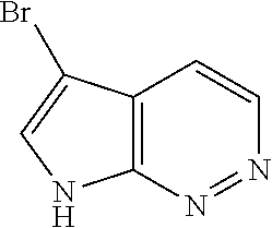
C12=C(N=NC=C1)NC=C2Br
